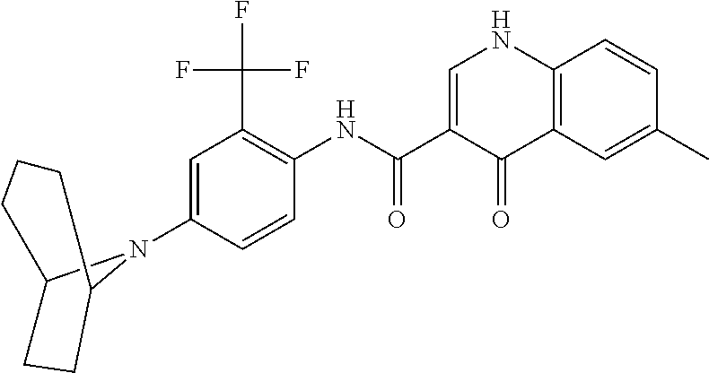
C1=C(N2C3CCCC2CC3)C=CC(NC(=O)C2=CNC3=C(C2=O)C=C(C)C=C3)=C1C(F)(F)F
